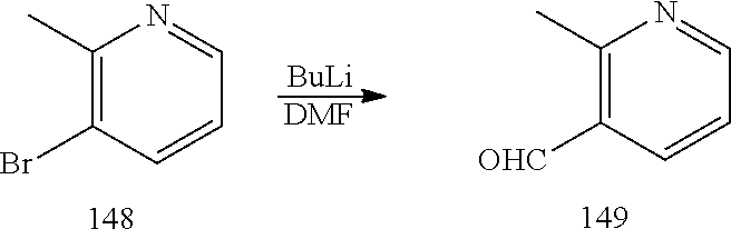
[BuLi].[DMF].C1(C)=C(Br)C=CC=N1.C1(C)=C([OHC])C=CC=N1
